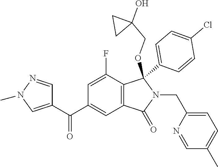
C1=C(F)C2=C(C=C1C(=O)C1=CN(C)N=C1)C(=O)N(CC1=CC=C(C)C=N1)C2(C1=CC=C(Cl)C=C1)OCC1(O)CC1
